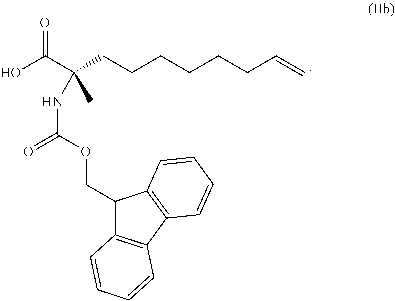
OC(C(CCCCCCC=C)(C)NC(=O)OCC1C2=C(C3=C1C=CC=C3)C=CC=C2)=O
